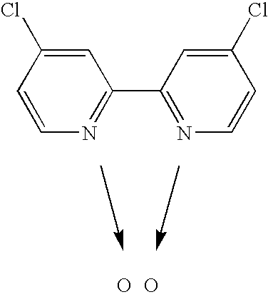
C1=CN=C(C2=NC=CC(Cl)=C2)C=C1Cl.O.O
